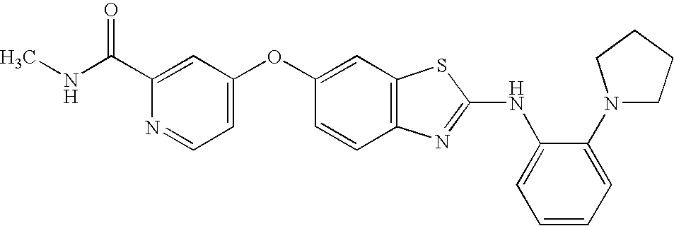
C1(C(=O)NC)=CC(OC2=CC3=C(C=C2)N=C(NC2=CC=CC=C2N2CCCC2)S3)=CC=N1
